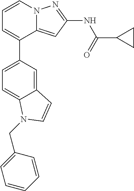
C12=CC(NC(C3CC3)=O)=NN1C=CC=C2C1=CC=C2C(=C1)C=CN2CC1=CC=CC=C1
